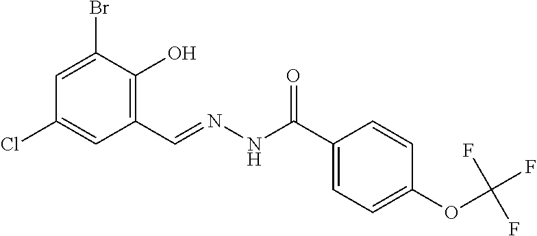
C1=C(Br)C(O)=C(C=NNC(C2=CC=C(OC(F)(F)F)C=C2)=O)C=C1Cl
